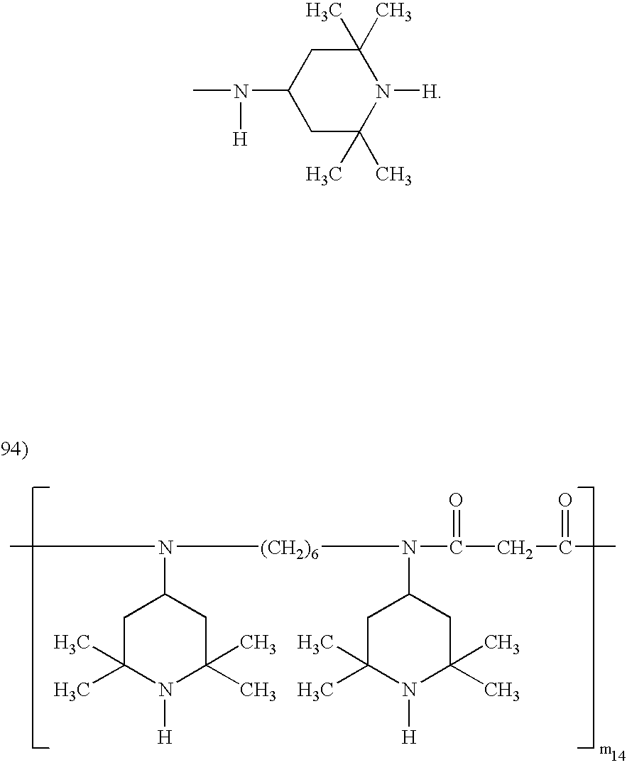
N(C1CC(C)(C)N([H])C(C)(C)C1)([(CH2)6]N(C1CC(C)(C)N([H])C(C)(C)C1)C(=O)CC(=O)C)C.CN(C1CC(C)(C)N([H])C(C)(C)C1)[H]
